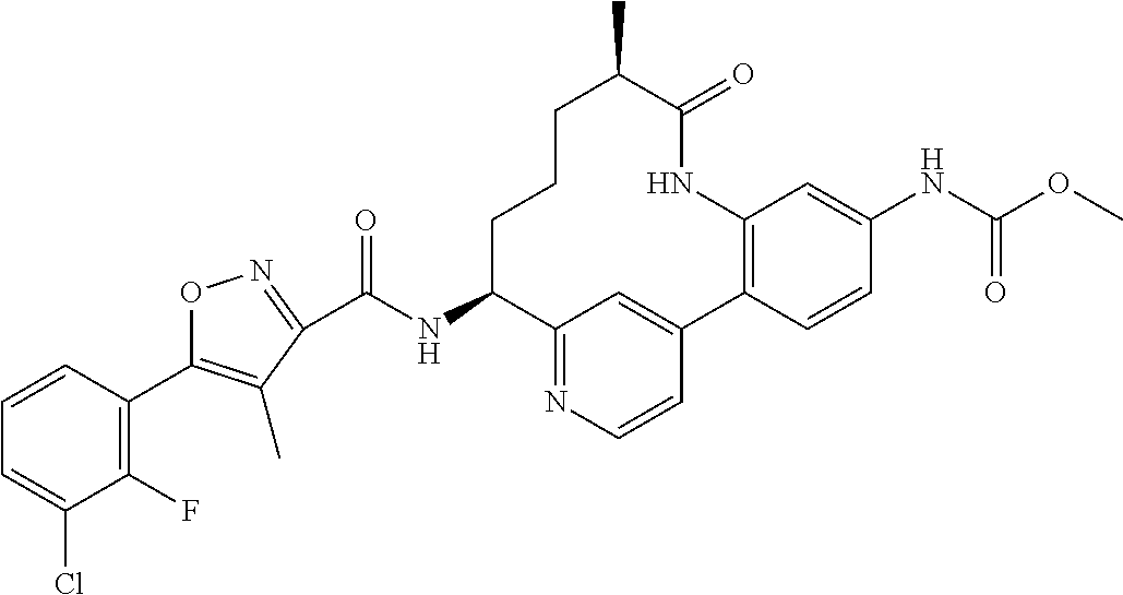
C(NC1CCCC(C)C(=O)NC2=C(C3=CC1=NC=C3)C=CC(NC(OC)=O)=C2)(=O)C1=NOC(C2=C(F)C(Cl)=CC=C2)=C1C
